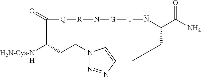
C1C([H2N-Cys-NH])C(=O)[Q][R]N[G][T]NC(C(N)=O)CCC2=CN(N=N2)C1
